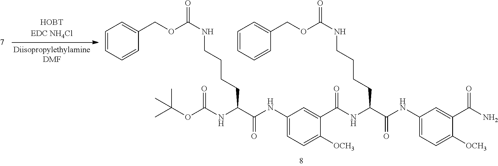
C1=CC=CC(COC(NCCCCC(C(NC2=CC=C([OCH3])C(C(=O)NC(CCCCNC(OCC3=CC=CC=C3)=O)C(NC3=CC=C([OCH3])C(C(N)=O)=C3)=O)=C2)=O)NC(OC(C)(C)C)=O)=O)=C1
